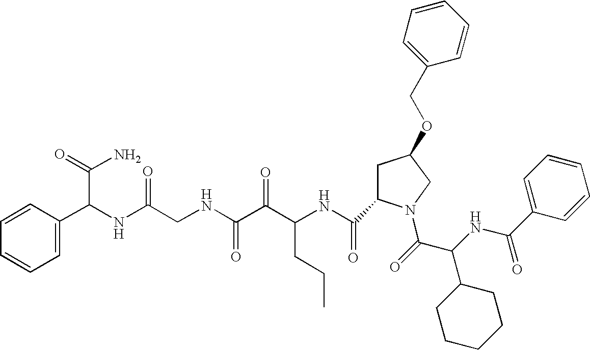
C1(C(NC(C(=O)N2CC(OCC3=CC=CC=C3)CC2C(NC(C(C(NCC(NC(C(N)=O)C2=CC=CC=C2)=O)=O)=O)CCC)=O)C2CCCCC2)=O)=CC=CC=C1
